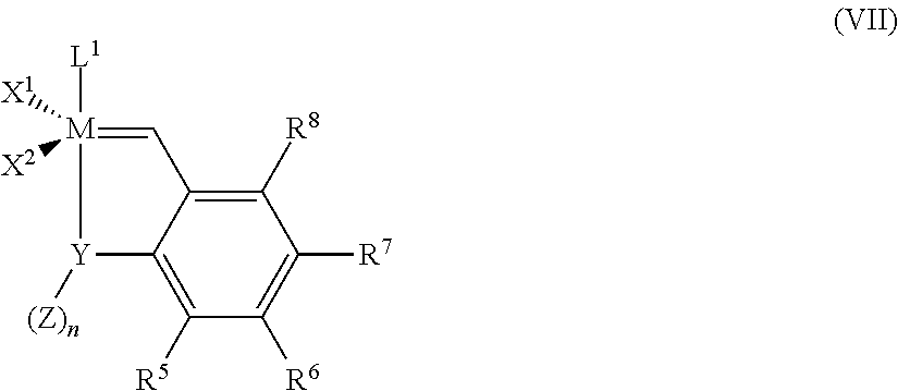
C1=[M]([L1])([X2])([X1])[Y]([(Z)n])C2=C([R5])C([R6])=C([R7])C([R8])=C12
